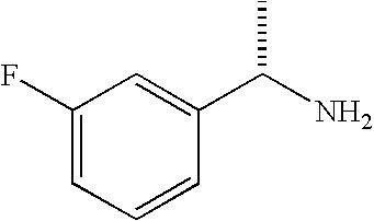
C1(F)=CC=CC(C(N)C)=C1
